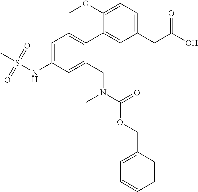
C1=C(NS(C)(=O)=O)C=C(CN(C(=O)OCC2=CC=CC=C2)CC)C(C2=CC(CC(O)=O)=CC=C2OC)=C1
